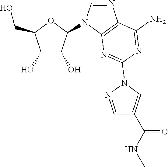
C1(O)C(O)C(N2C=NC3=C2N=C(N2C=C(C(NC)=O)C=N2)N=C3N)OC1CO
